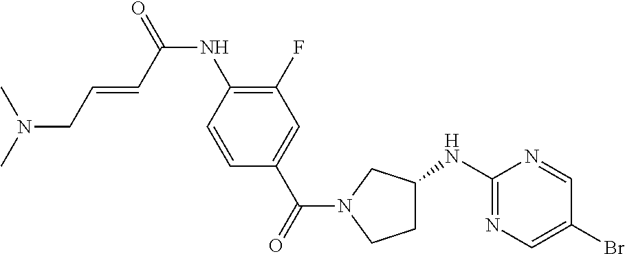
C1C(NC2=NC=C(Br)C=N2)CN(C(C2=CC(F)=C(NC(=O)C=CCN(C)C)C=C2)=O)C1
